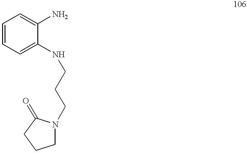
C1=CC=C(NCCCN2CCCC2=O)C(N)=C1
